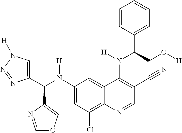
C1(N(C(C2=CN([H])N=N2)C2=COC=N2)[H])=CC(Cl)=C2C(=C1)C(N(C(C1=CC=CC=C1)CO[H])[H])=C(C#N)C=N2
